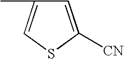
C1=C([CN])SC=C1C
